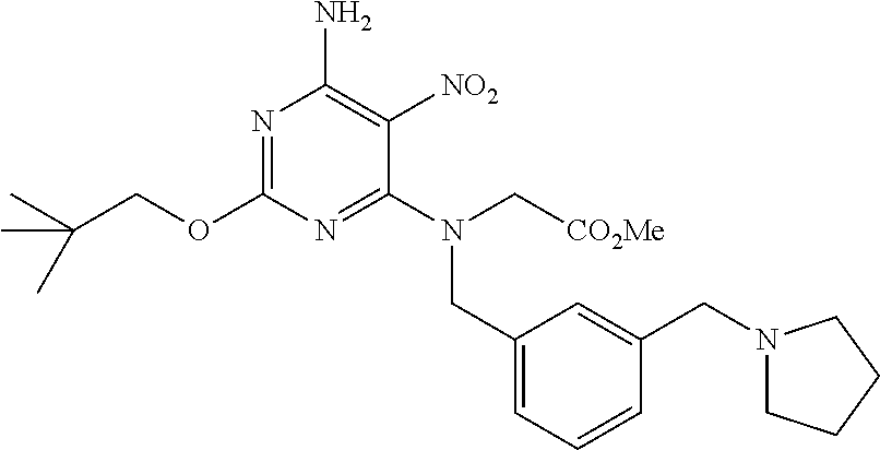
N1=C(OCC(C)(C)C)N=C(N(C[CO2Me])CC2=CC=CC(CN3CCCC3)=C2)C([NO2])=C1N
